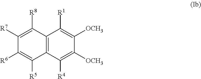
C12=C(C([R4])=C([OCH3])C([OCH3])=C1[R1])C([R5])=C([R6])C([R7])=C2[R8]
